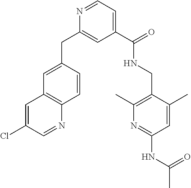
N1=CC=C(C(=O)NCC2=C(C)N=C(NC(C)=O)C=C2C)C=C1CC1=CC2=C(C=C1)N=CC(Cl)=C2
